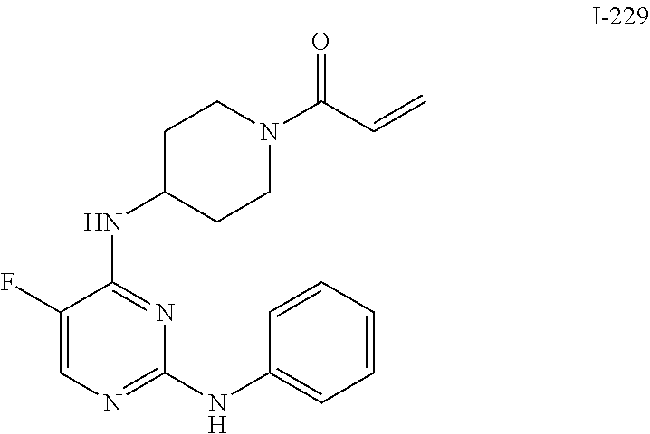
C1(F)=CN=C(NC2=CC=CC=C2)N=C1NC1CCN(C(C=C)=O)CC1
